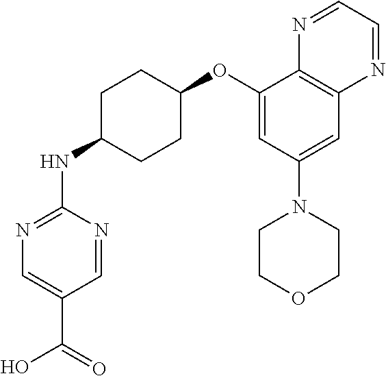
C1=NC(NC2CCC(OC3=CC(N4CCOCC4)=CC4=C3N=CC=N4)CC2)=NC=C1C(O)=O
